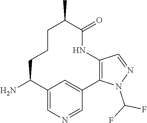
C12=CN=CC(=C1)C1=C(NC(=O)C(C)CCCC2N)C=NN1C(F)F
